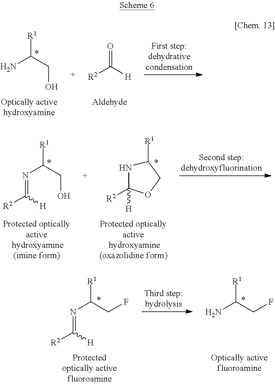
NC(CO)[R1].[R2]C([H])=O.N(=C([H])[R2])C(CF)[R1].NC(CF)[R1].N1C([R2])([H])OCC1[R1].N(C(CO)[R1])=C([R2])[H]
